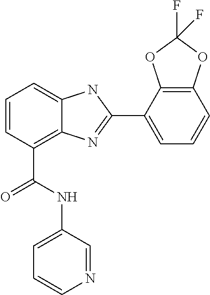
C1=CC(C(NC2=CC=CN=C2)=O)=C2C(=C1)NC(C1=CC=CC3=C1OC(F)(F)O3)=N2
